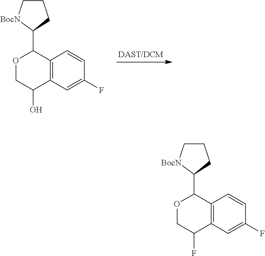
C1C[BocN]C(C2OCC(O)C3=C2C=CC(F)=C3)C1.C1C[BocN]C(C2OCC(F)C3=C2C=CC(F)=C3)C1
